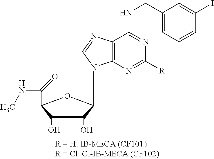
N1=C(NCC2=CC=CC(I)=C2)C2=C(N=C1[R])N(C1C(O)C(O)C(C(NC)=O)O1)C=N2
